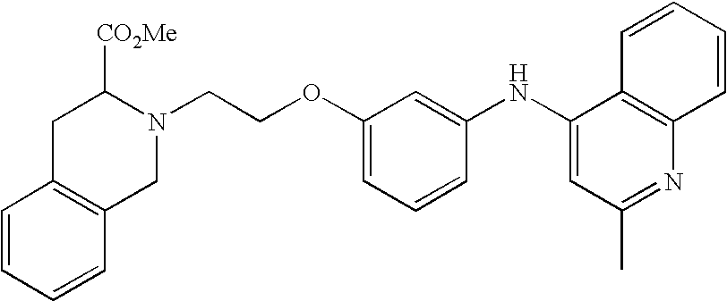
N1(CCOC2=CC=CC(NC3=CC(C)=NC4=C3C=CC=C4)=C2)C([CO2Me])CC2=C(C1)C=CC=C2
